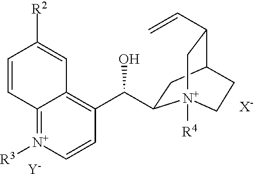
[Y].[X-].C12=[N+]([R3])C=CC(C(O)C3CC4C(C=C)C[N+]3([R4])CC4)=C1C=C([R2])C=C2
